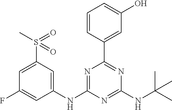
C1=CC(C2=NC(NC(C)(C)C)=NC(NC3=CC(S(C)(=O)=O)=CC(F)=C3)=N2)=CC(O)=C1
